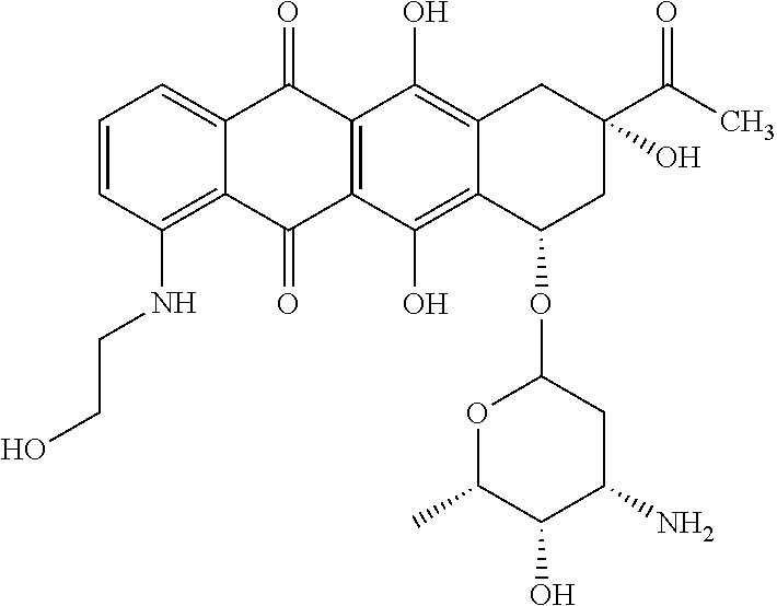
C1=CC(NCCO)=C2C(=C1)C(=O)C1=C(C2=O)C(O)=C2C(=C1O)CC(C(C)=O)(O)CC2OC1OC(C)C(O)C(N)C1
